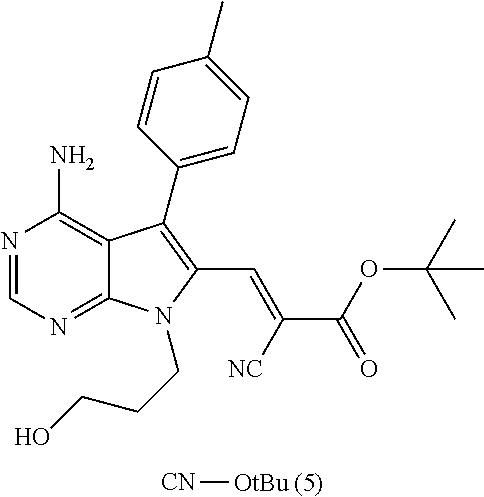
N1=CN=C2C(=C1N)C(C1=CC=C(C)C=C1)=C(C=C(C(OC(C)(C)C)=O)[NC])N2CCCO.[CN][OtBu (5)]
